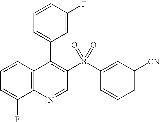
C12=C(C=CC=C1F)C(C1=CC=CC(F)=C1)=C(S(C1=CC([CN])=CC=C1)(=O)=O)C=N2
